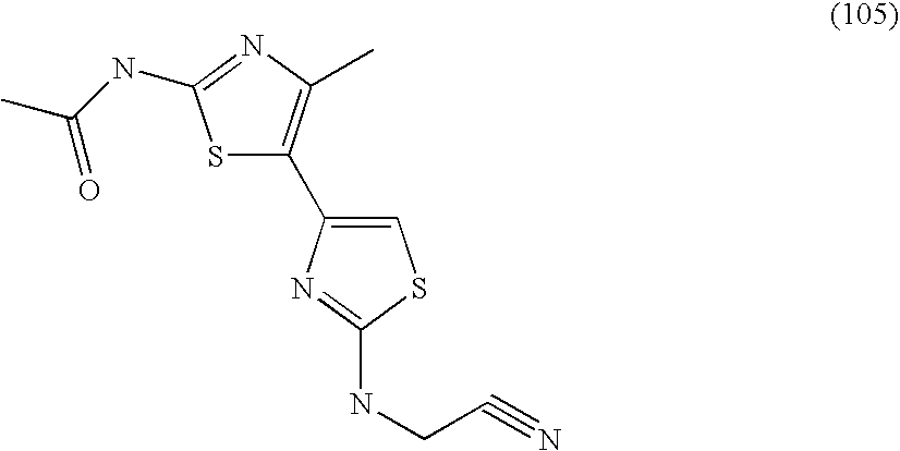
S1C(C2=CSC(NCC#N)=N2)=C(C)N=C1NC(C)=O
